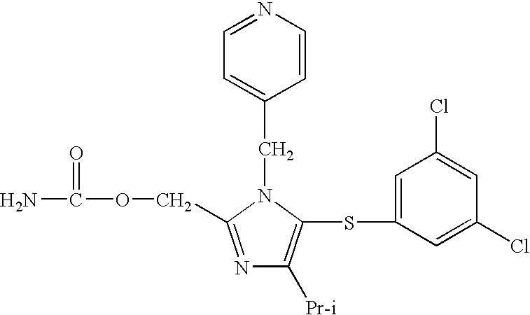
N1=C(COC(N)=O)N(CC2=CC=NC=C2)C(SC2=CC(Cl)=CC(Cl)=C2)=C1[Pr-i]
